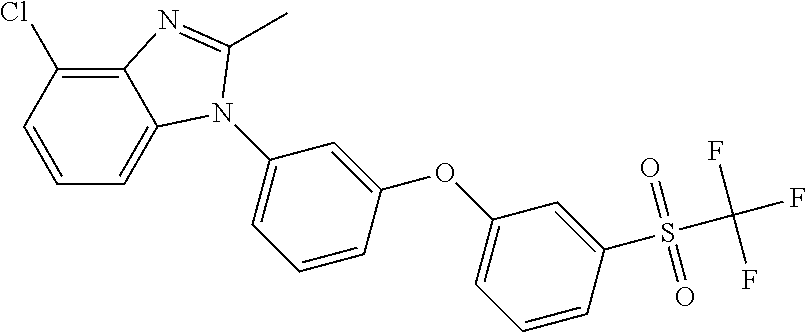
C1(OC2=CC(N3C4=CC=CC(Cl)=C4N=C3C)=CC=C2)=CC=CC(S(C(F)(F)F)(=O)=O)=C1
